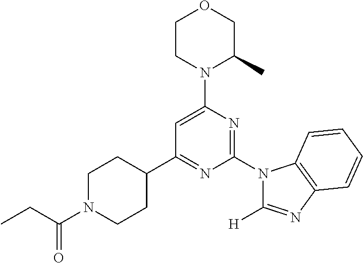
C1(C2=NC(N3C([H])=NC4=C3C=CC=C4)=NC(N3C(C)COCC3)=C2)CCN(C(CC)=O)CC1
